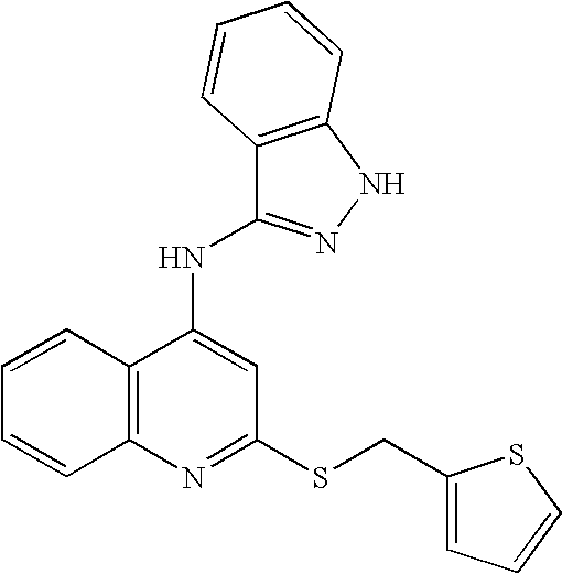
N(C1=CC(SCC2=CC=CS2)=NC2=C1C=CC=C2)C1=NNC2=C1C=CC=C2
